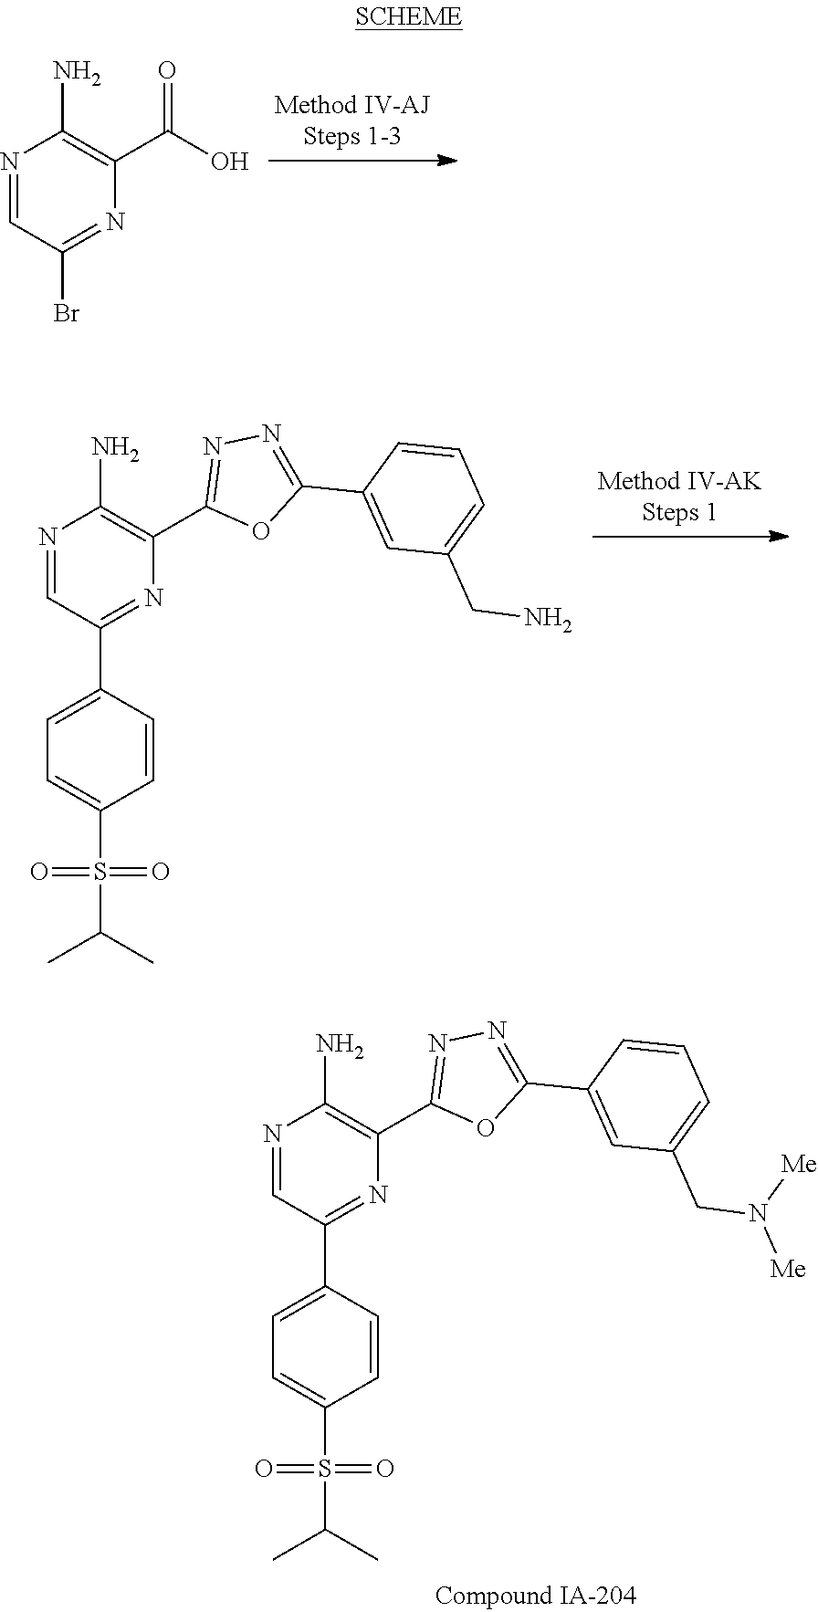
N1=CC(Br)=NC(C(O)=O)=C1N.N1=CC(C2=CC=C(S(=O)(=O)C(C)C)C=C2)=NC(C2=NN=C(C3=CC(CN)=CC=C3)O2)=C1N.N1=CC(C2=CC=C(S(=O)(C(C)C)=O)C=C2)=NC(C2=NN=C(C3=CC(CN([Me])[Me])=CC=C3)O2)=C1N
